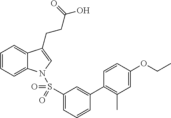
C1=CC=C2C(=C1)C(CCC(O)=O)=CN2S(C1=CC=CC(C2=C(C)C=C(OCC)C=C2)=C1)(=O)=O
